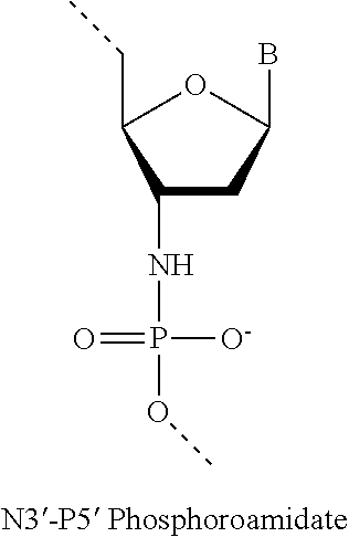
C1(CC)C(NP([O-])(=O)OC)CC(B)O1
